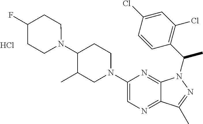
N1(C2C(C)CN(C3=CN=C4C(=N3)N(C(C3=C(Cl)C=C(Cl)C=C3)C)N=C4C)CC2)CCC(F)CC1.Cl
